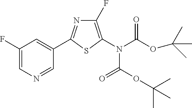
C1(F)=CN=CC(C2=NC(F)=C(N(C(OC(C)(C)C)=O)C(OC(C)(C)C)=O)S2)=C1
